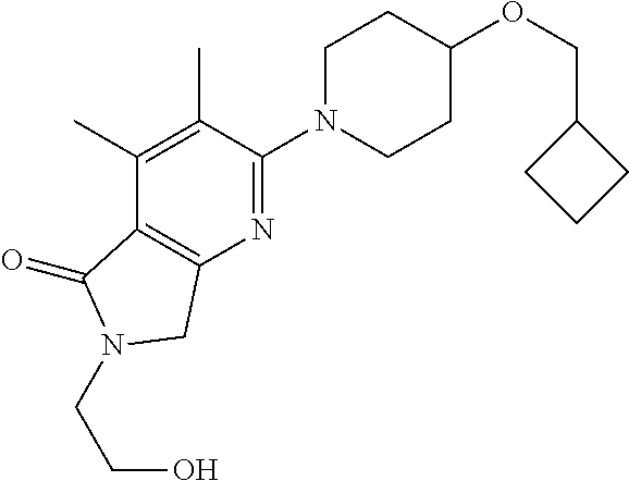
C(OC1CCN(C2=NC3=C(C(=O)N(CCO)C3)C(C)=C2C)CC1)C1CCC1
